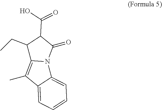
C1(CC)C2=C(C)C3=CC=CC=C3N2C(=O)C1C(O)=O
